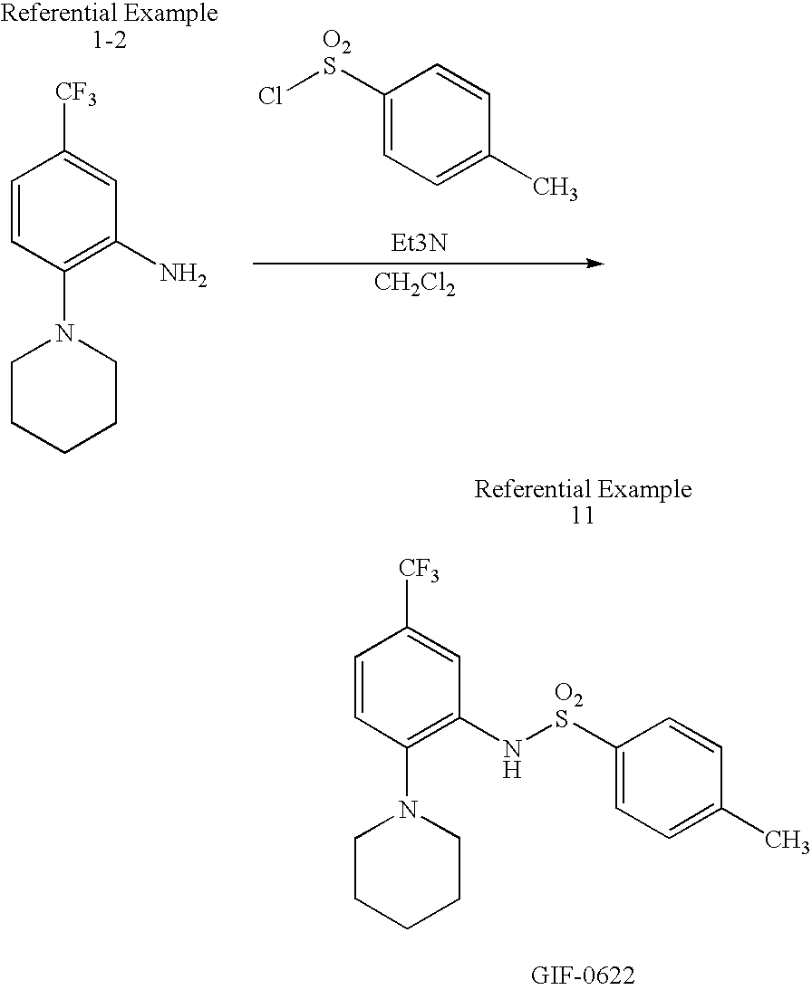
C1=CC(N2CCCCC2)=C(N)C=C1[CF3].C1([O2S]Cl)=CC=C(C)C=C1.[Et3N].[CH2Cl2].C1=CC(N2CCCCC2)=C(N[O2S]C2=CC=C(C)C=C2)C=C1[CF3]
